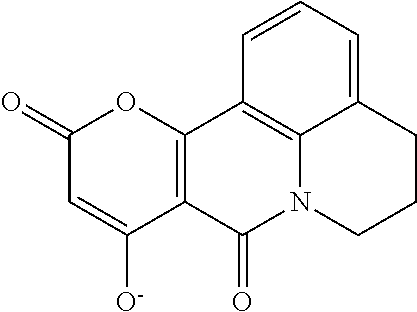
C1=CC=C2C3=C1C1=C(C(=O)N3CCC2)C([O-])=CC(=O)O1
